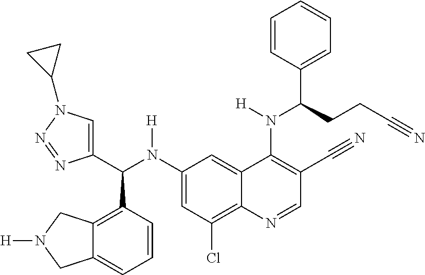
C1(N(C(C2=CN(C3CC3)N=N2)C2=C3C(=CC=C2)CN([H])C3)[H])=CC(Cl)=C2C(=C1)C(N(C(C1=CC=CC=C1)CCC#N)[H])=C(C#N)C=N2
